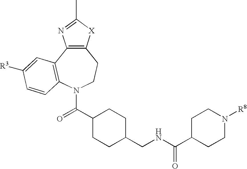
C12=C(C3=C(N(C(C4CCC(CNC(C5CCN([R8])CC5)=O)CC4)=O)CC1)C=CC([R3])=C3)N=C(C)[X]2
